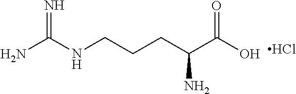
N=C(NCCCC(C(O)=O)N)N.Cl
